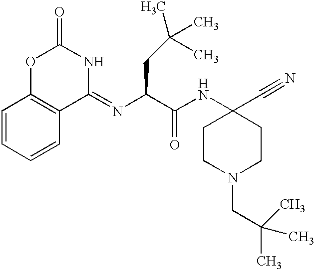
C1=CC=CC2=C1OC(=O)NC2=NC(CC(C)(C)C)C(NC1(C#N)CCN(CC(C)(C)C)CC1)=O
